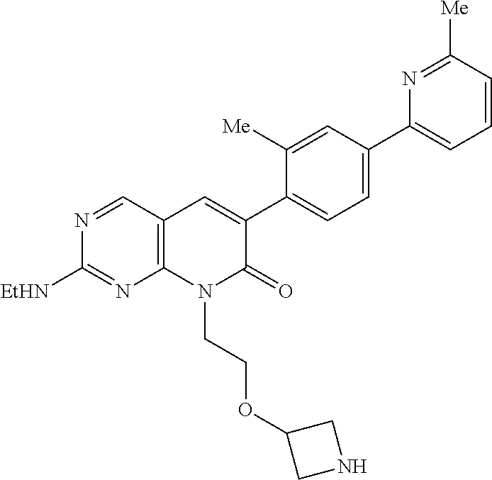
N1=CC2=C(N=C1[EtHN])N(CCOC1CNC1)C(=O)C(C1=CC=C(C3=CC=CC([Me])=N3)C=C1[Me])=C2
